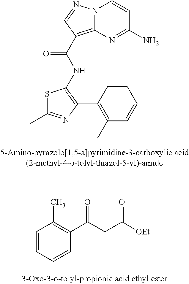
N12C(=C(C(NC3=C(C4=C(C)C=CC=C4)N=C(C)S3)=O)C=N1)N=C(N)C=C2.C1=CC=CC(C(CC([OEt])=O)=O)=C1C
